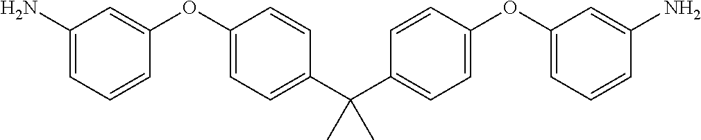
C1(N)=CC=CC(OC2=CC=C(C(C3=CC=C(OC4=CC=CC(N)=C4)C=C3)(C)C)C=C2)=C1
